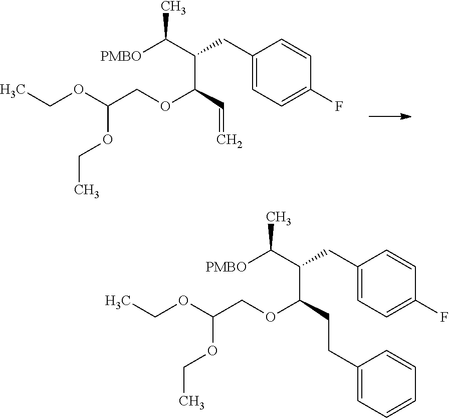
[PMBO]C(C(C(OCC(OCC)OCC)C=C)CC1=CC=C(F)C=C1)C.[PMBO]C(C(C(OCC(OCC)OCC)CCC1=CC=CC=C1)CC1=CC=C(F)C=C1)C
